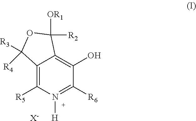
[H]N1=C([R6])C(O)=C2C(=C1[R5])C([R4])([R3])OC2([OR1])[R2].[X-]
